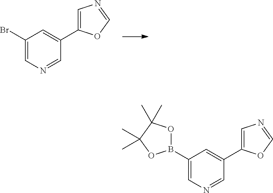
C1(B2OC(C)(C)C(C)(C)O2)=CN=CC(C2=CN=CO2)=C1.C1(Br)=CN=CC(C2=CN=CO2)=C1
